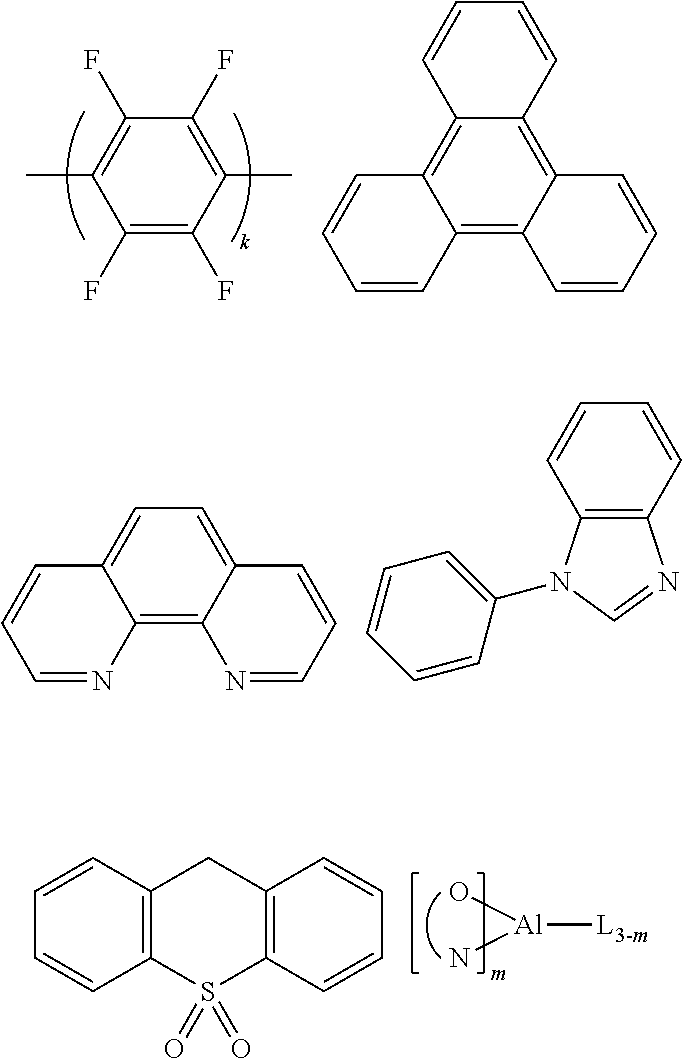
C1(F)=C(F)C(C)=C(F)C(F)=C1C.C12=C3C(=C4C(=C1C=CC=C2)C=CC=C4)C=CC=C3.C12=C3C(=CC=C1C=CC=N2)C=CC=N3.C12=C(C=CC=C1)N=CN2C1=CC=CC=C1.[Al]([L3-m])(O)N.C12=C(S(=O)(=O)C3=C(C1)C=CC=C3)C=CC=C2
